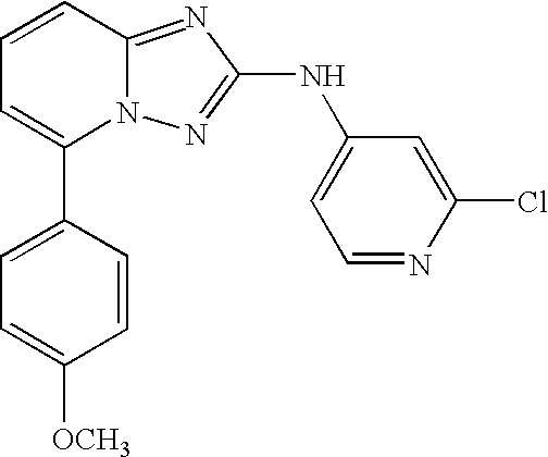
C1(C2=CC=CC3=NC(NC4=CC=NC(Cl)=C4)=NN23)=CC=C([OCH3])C=C1
